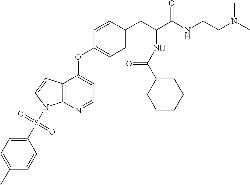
C12=C(N=CC=C1OC1=CC=C(CC(C(NCCN(C)C)=O)NC(C3CCCCC3)=O)C=C1)N(S(=O)(=O)C1=CC=C(C)C=C1)C=C2
